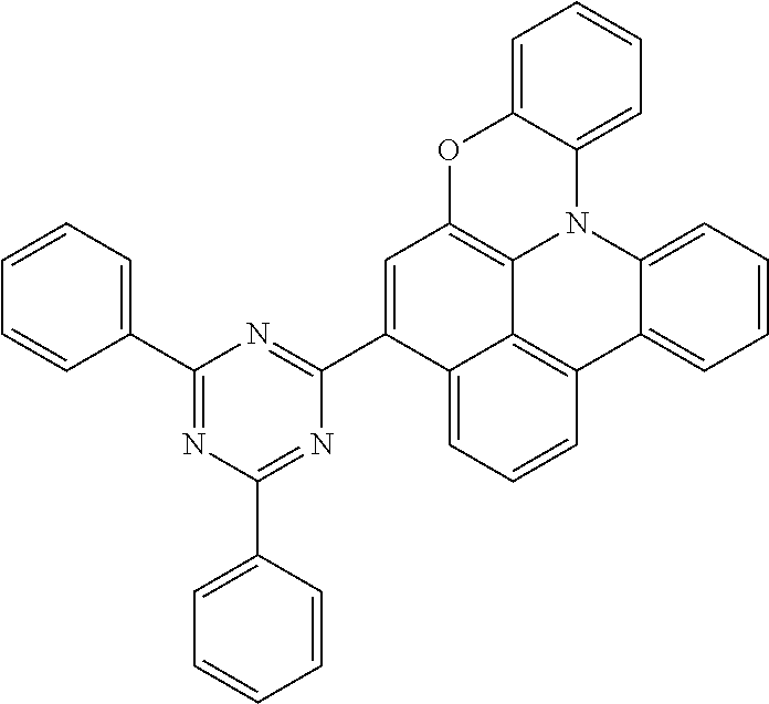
C1=CC=C2C(=C1)OC1=C3N2C2=CC=CC=C2C2=C3C(=CC=C2)C(C2=NC(C3=CC=CC=C3)=NC(C3=CC=CC=C3)=N2)=C1
